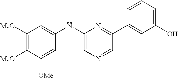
C1([MeO])=C([MeO])C([OMe])=CC(NC2=CN=CC(C3=CC(O)=CC=C3)=N2)=C1
